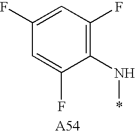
C1=C(F)C=C(F)C(N*)=C1F
